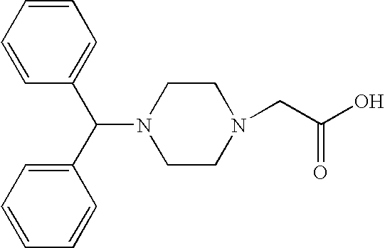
C1=CC=CC(C(C2=CC=CC=C2)N2CCN(CC(=O)O)CC2)=C1
